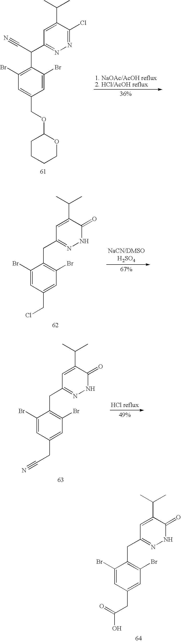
C1(Br)=CC(CC(O)=O)=CC(Br)=C1CC1=NNC(=O)C(C(C)C)=C1.C1(Br)=C(C(C2=NN=C(Cl)C(C(C)C)=C2)C#N)C(Br)=CC(COC2CCCCO2)=C1.C1(Br)=CC(CCl)=CC(Br)=C1CC1=NNC(=O)C(C(C)C)=C1.C1(Br)=CC(CC#N)=CC(Br)=C1CC1=NNC(=O)C(C(C)C)=C1
